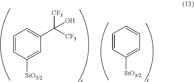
C1=CC([SiO3/2])=CC(C([CF3])([CF3])O)=C1.C1=CC([SiO3/2])=CC=C1
